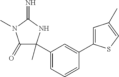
C1(=O)C(C2=CC=CC(C3=CC(C)=CS3)=C2)(C)NC(=N)N1C
